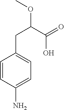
C1=CC(N)=CC=C1CC(OC)C(=O)O
